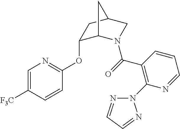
C1=C([F3C])C=CC(OC2C3N(C(=O)C4=C(N5N=CC=N5)N=CC=C4)CC(C2)C3)=N1
